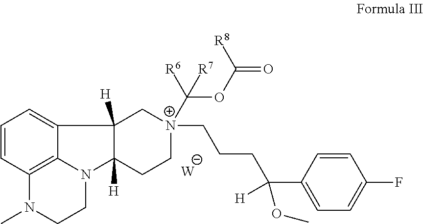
C1=CC2=C3C(=C1)C1([H])C([H])(N3CCN2C)CC[N+](CCCC(C2=CC=C(F)C=C2)(OC)[H])(C(OC(=O)[R8])([R6])[R7])C1.[W]
